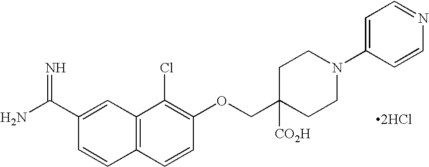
C12=C(C=CC(OCC3([CO2H])CCN(C4=CC=NC=C4)CC3)=C1Cl)C=CC(C(N)=N)=C2.[2HCl]
